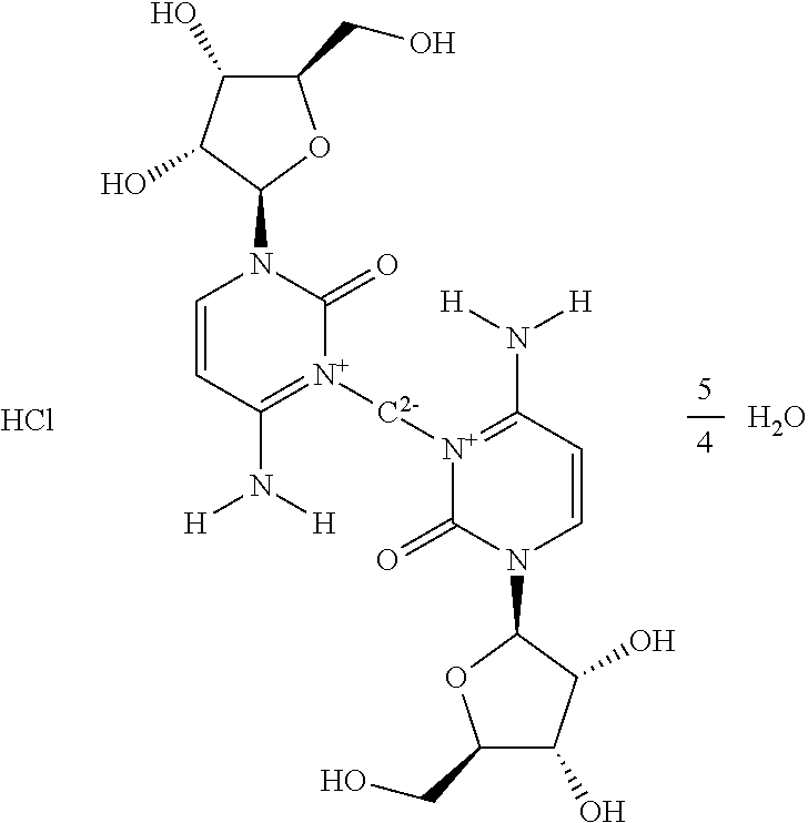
C1(CO)C(O)C(O)C(N2C=CC(N([H])[H])=[N+]([C2-][N+]3=C(N([H])[H])C=CN(C4OC(CO)C(O)C4O)C3=O)C2=O)O1.O.Cl
